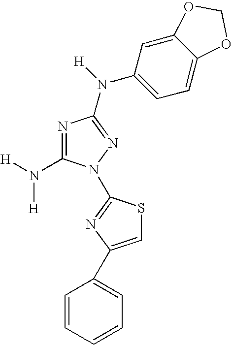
C1(N([H])[H])=NC(N([H])C2=CC=C3C(=C2)OCO3)=NN1C1=NC(C2=CC=CC=C2)=CS1
